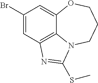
C1(Br)=CC2=C3C(=C1)OCCCN3C(SC)=N2
